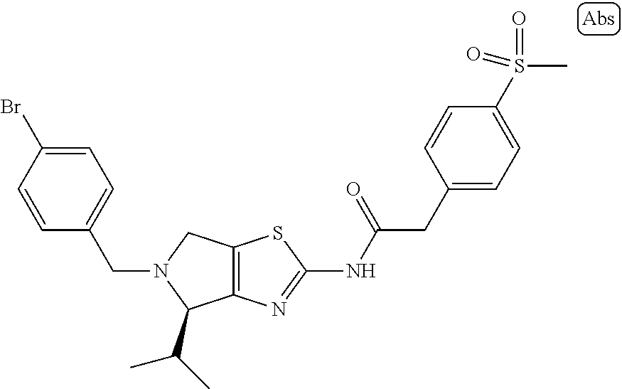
C12=C(N=C(NC(CC3=CC=C(S(C)(=O)=O)C=C3)=O)S1)C(C(C)C)N(CC1=CC=C(Br)C=C1)C2
